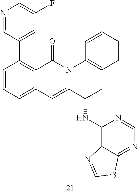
N1=CC(C2=C3C(=CC=C2)C=C(C(C)NC2=C4C(=NC=N2)SC=N4)N(C2=CC=CC=C2)C3=O)=CC(F)=C1
